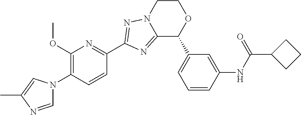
C12=NC(C3=NC(OC)=C(N4C=NC(C)=C4)C=C3)=NN1CCOC2C1=CC=CC(NC(C2CCC2)=O)=C1
